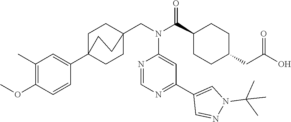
C1(C)=C(OC)C=CC(C23CCC(CN(C(C4CCC(CC(O)=O)CC4)=O)C4=CC(C5=CN(C(C)(C)C)N=C5)=NC=N4)(CC2)CC3)=C1
